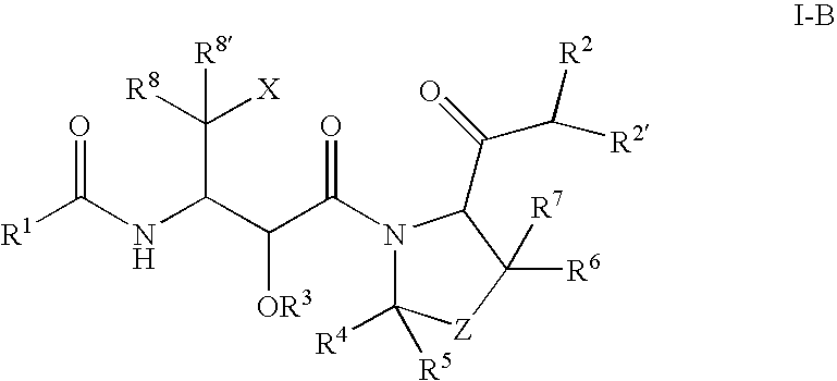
[R1]C(NC(C(C(=O)N1C([R4])([R5])[Z]C([R6])([R7])C1C(=O)C([R2])[R2])[OR3])C([R8])([X])[R8])=O
